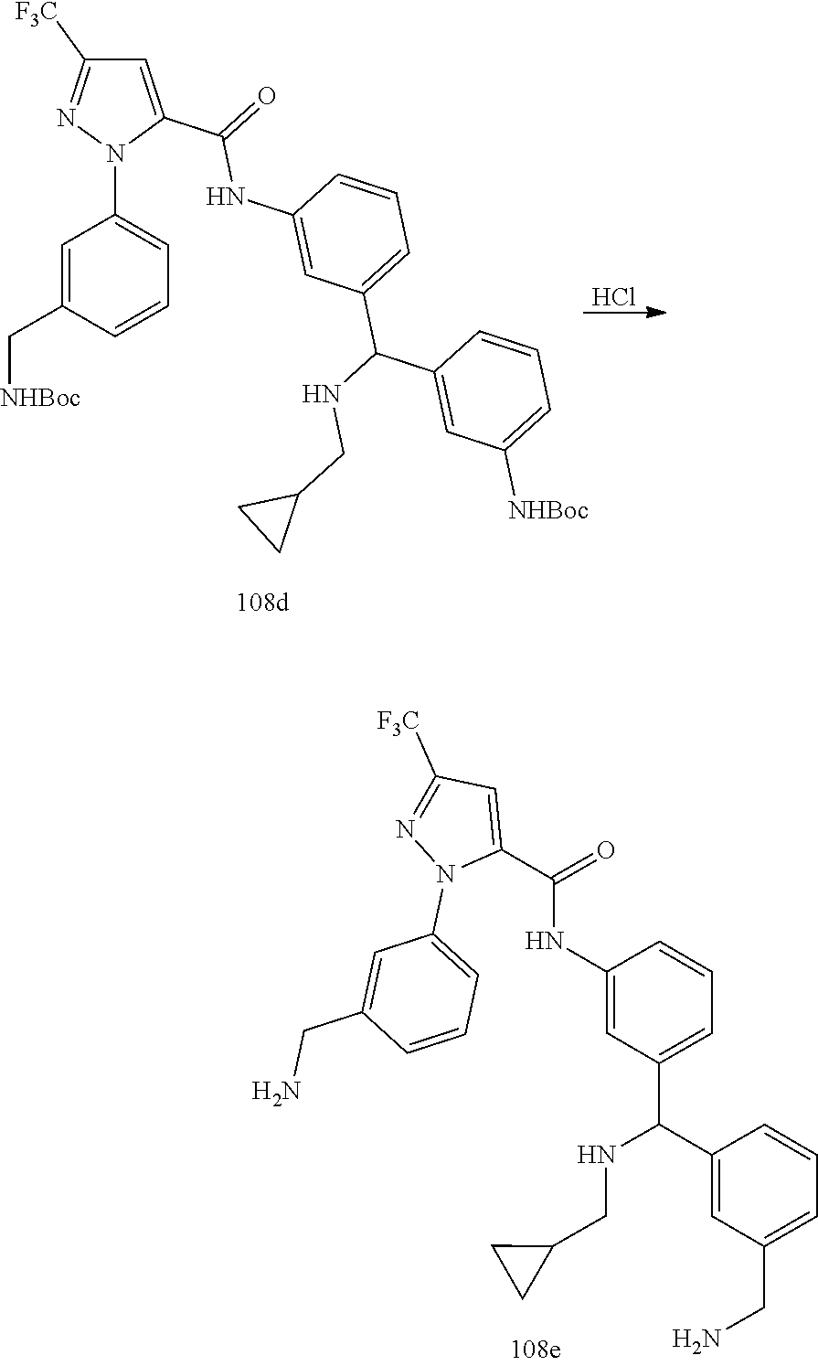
C1=CC=C(CN)C=C1C(C1=CC=CC(NC(C2=CC([F3C])=NN2C2=CC=CC(CN)=C2)=O)=C1)NCC1CC1.C1=CC=C([NHBoc])C=C1C(C1=CC=CC(NC(C2=CC([F3C])=NN2C2=CC=CC(C[NHBoc])=C2)=O)=C1)NCC1CC1.Cl
